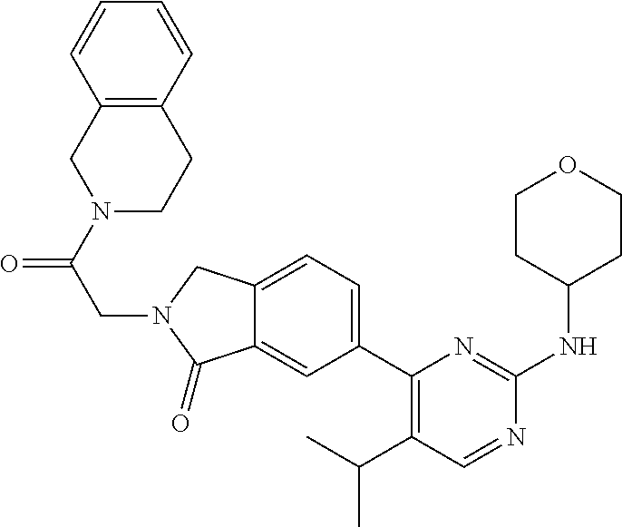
C1CC(NC2=NC(C3=CC=C4C(=C3)C(=O)N(CC(=O)N3CCC5=C(C3)C=CC=C5)C4)=C(C(C)C)C=N2)CCO1
